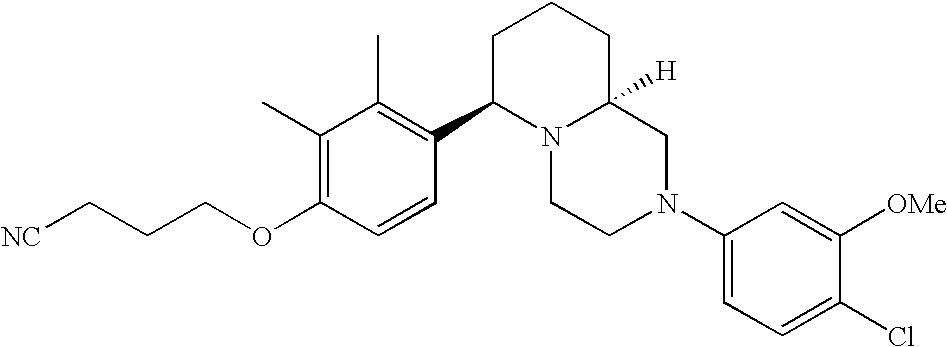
C1(C)=C(OCCC[NC])C=CC(C2N3C([H])(CCC2)CN(C2=CC=C(Cl)C([OMe])=C2)CC3)=C1C
